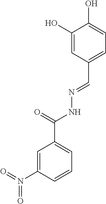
C1(O)=CC(C=NNC(C2=CC=CC(N(=O)=O)=C2)=O)=CC=C1O
